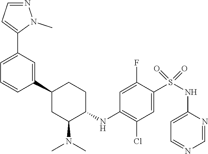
C1(C2CC(N(C)C)C(NC3=C(Cl)C=C(S(NC4=CC=NC=N4)(=O)=O)C(F)=C3)CC2)=CC(C2=CC=NN2C)=CC=C1
